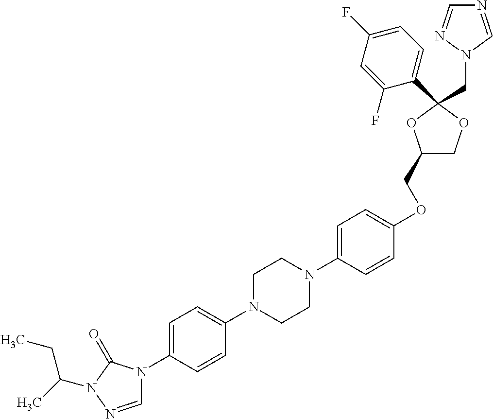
C1(N2C=NN(C(C)CC)C2=O)=CC=C(N2CCN(C3=CC=C(OCC4COC(C5=CC=C(F)C=C5F)(CN5C=NC=N5)O4)C=C3)CC2)C=C1
